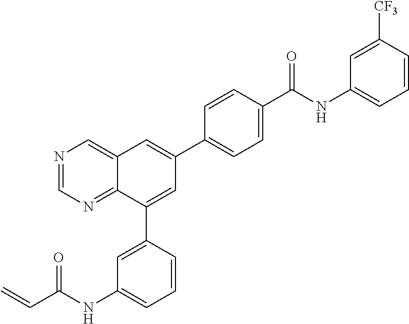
C1=CC(C(NC2=CC=CC([CF3])=C2)=O)=CC=C1C1=CC2=CN=CN=C2C(C2=CC(NC(=O)C=C)=CC=C2)=C1
